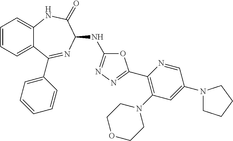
C1(C2=NN=C(NC3N=C(C4=CC=CC=C4)C4=CC=CC=C4NC3=O)O2)=C(N2CCOCC2)C=C(N2CCCC2)C=N1
